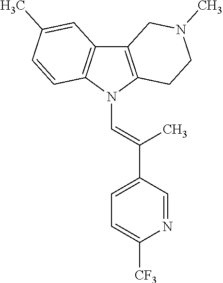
C12=C(N(C=C(C3=CC=C([CF3])N=C3)C)C3=C1C=C(C)C=C3)CCN(C)C2
